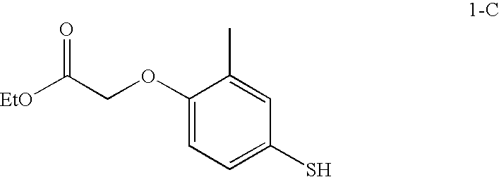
C1(OCC([EtO])=O)=CC=C(S)C=C1C
